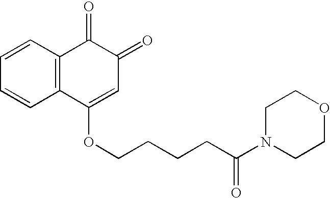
C1=CC=CC2=C1C(=O)C(=O)C=C2OCCCCC(N1CCOCC1)=O
